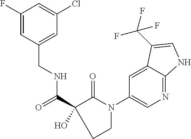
C1=C(F)C=C(Cl)C=C1CNC(C1(O)C(=O)N(C2=CN=C3C(=C2)C(C(F)(F)F)=CN3)CC1)=O
